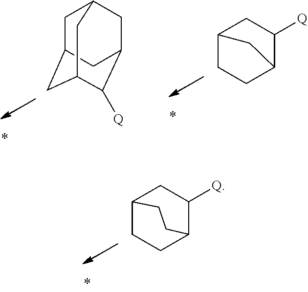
C12CCC(C([Q])C1)CC2.C1C2CC3C([Q])C(CC1C3)C2.C12CCC(C([Q])C1)C2
